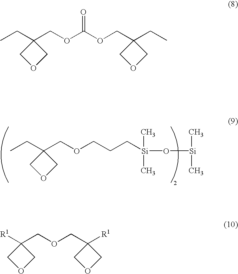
CCC1(COCCC[Si](C)(C)O[Si](C)C)COC1.CCC1(COC(OCC2(CC)COC2)=O)COC1.[R1]C1(COCC2([R1])COC2)COC1
